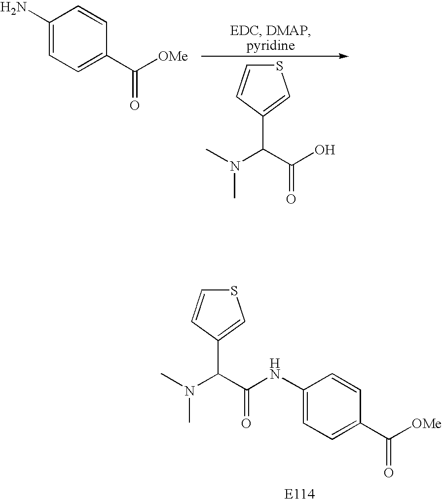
S1C=CC(C(C(NC2=CC=C(C([OMe])=O)C=C2)=O)N(C)C)=C1.C1(N)=CC=C(C([OMe])=O)C=C1.S1C=CC(C(N(C)C)C(O)=O)=C1
